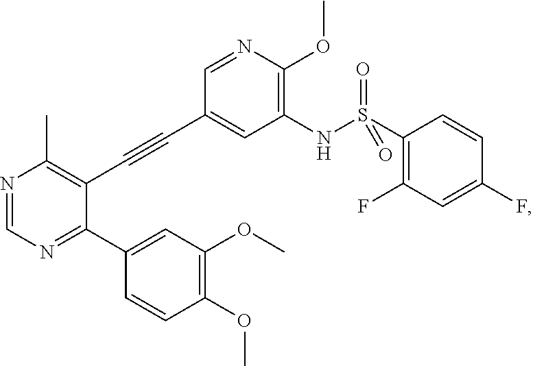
N1=CN=C(C2=CC(OC)=C(OC)C=C2)C(C#CC2=CC(NS(=O)(=O)C3=C(F)C=C(F)C=C3)=C(OC)N=C2)=C1C
